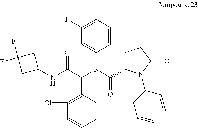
C1(F)=CC=CC(N(C(C(=O)NC2CC(F)(F)C2)C2=C(Cl)C=CC=C2)C(=O)C2CCC(=O)N2C2=CC=CC=C2)=C1
